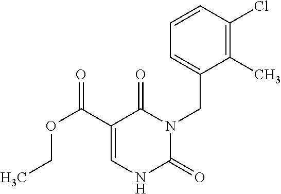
C1(C)=C(Cl)C=CC=C1CN1C(=O)C(C(OCC)=O)=CNC1=O
